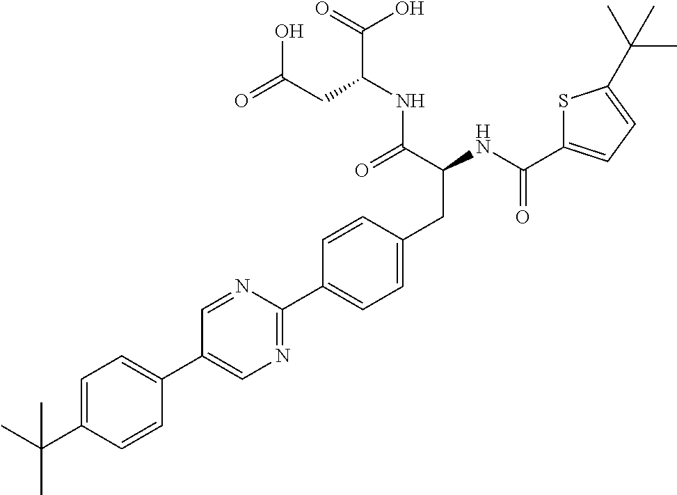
CC(C1=CC=C(C2=CN=C(C3=CC=C(CC(NC(=O)C4=CC=C(C(C)(C)C)S4)C(=O)NC(C(=O)O)CC(=O)O)C=C3)N=C2)C=C1)(C)C
